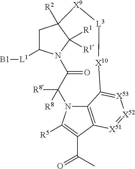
C1C([L1][B1])N2C([R1])([R1])C1([R2])[X9][L3][X10]C1=[X53][X52]=[X51]C3=C1N(C([R8])([R8])C2=O)C([R5])=C3C(C)=O
